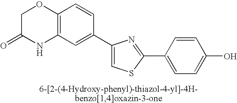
C1C(=O)NC2=C(O1)C=CC(C1=CSC(C3=CC=C(O)C=C3)=N1)=C2
